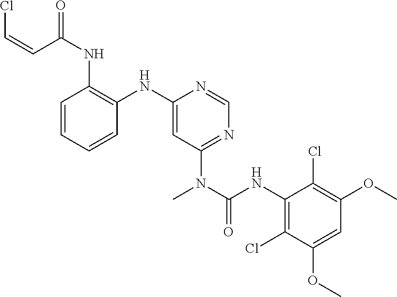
C1=CC=CC(NC2=CC(N(C(NC3=C(Cl)C(OC)=CC(OC)=C3Cl)=O)C)=NC=N2)=C1NC(C=CCl)=O
